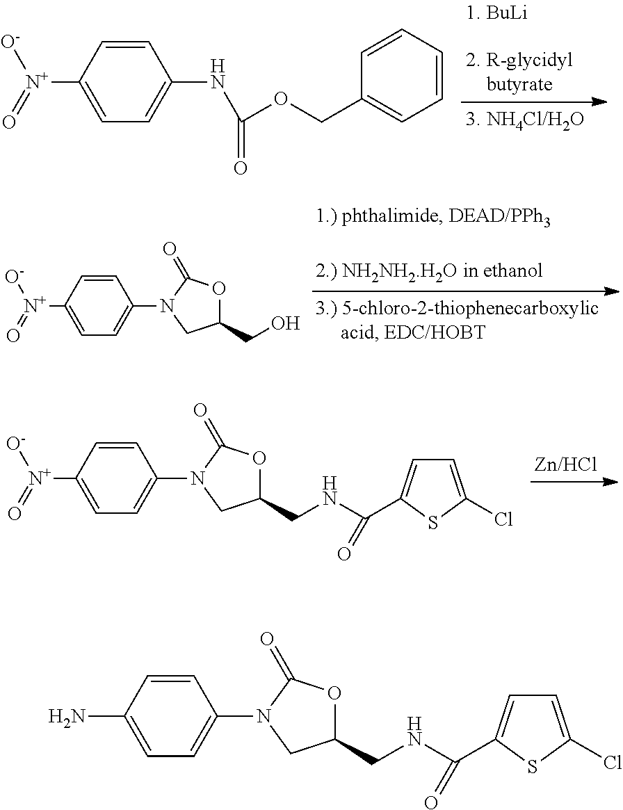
C1=CC([N+]([O-])=O)=CC=C1NC(=O)OCC1=CC=CC=C1.C1=CC([N+]([O-])=O)=CC=C1N1C(=O)OC(CO)C1.C1=CC([N+]([O-])=O)=CC=C1N1C(=O)OC(CNC(=O)C2=CC=C(Cl)S2)C1.C1=CC(N)=CC=C1N1C(=O)OC(CNC(=O)C2=CC=C(Cl)S2)C1
